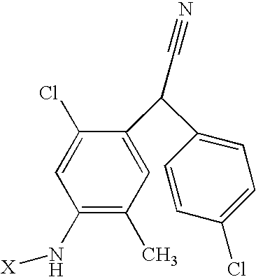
C1(Cl)=CC(N[X])=C(C)C=C1C(C1=CC=C(Cl)C=C1)C#N
